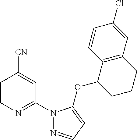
C1=CN=C(N2N=CC=C2OC2CCCC3=C2C=CC(Cl)=C3)C=C1[CN]
